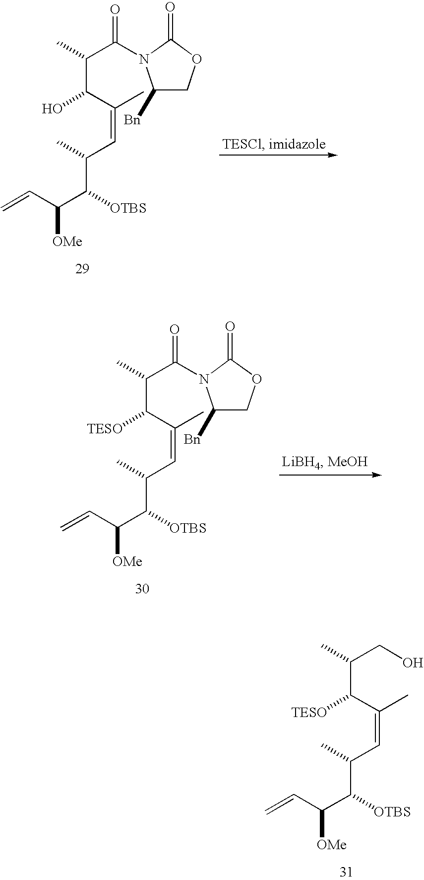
C1([Bn])COC(=O)N1C(C(C)C(O)C(C)=CC(C)C(C(C=C)[OMe])[OTBS])=O.C1([Bn])COC(=O)N1C(C(C)C([TESO])C(C)=CC(C)C(C(C=C)[OMe])[OTBS])=O.OCC(C)C([TESO])C(C)=CC(C)C(C(C=C)[OMe])[OTBS]
